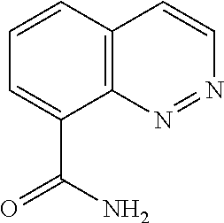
C1=CC2=C(C(C(N)=O)=C1)N=NC=C2
